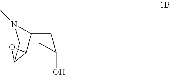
N1(C)C2CC(O)CC1C1C2O1
